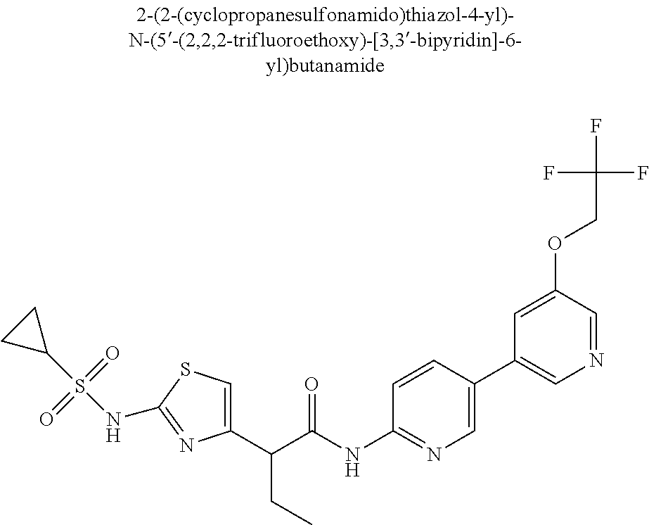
C1(C(C(NC2=NC=C(C3=CN=CC(OCC(F)(F)F)=C3)C=C2)=O)CC)=CSC(NS(C2CC2)(=O)=O)=N1
